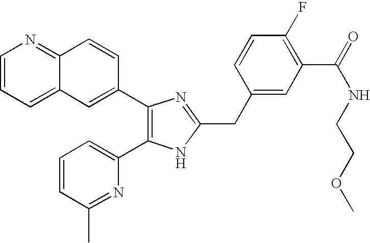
C1=CC=C2C(=N1)C=CC(C1=C(C3=CC=CC(C)=N3)NC(CC3=CC(C(NCCOC)=O)=C(F)C=C3)=N1)=C2
